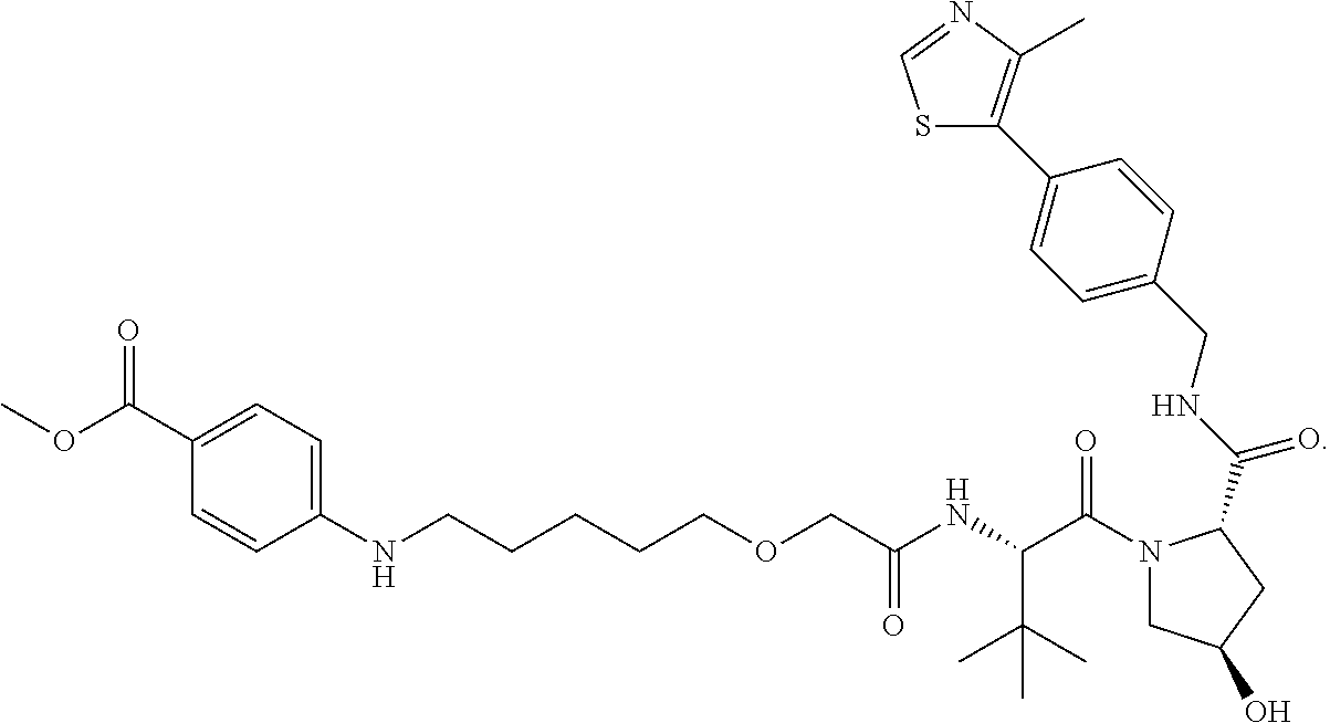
C1(C(OC)=O)=CC=C(NCCCCCOCC(NC(C(=O)N2CC(O)CC2C(NCC2=CC=C(C3=C(C)N=CS3)C=C2)=O)C(C)(C)C)=O)C=C1
